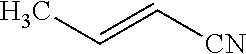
CC=C[CN]
